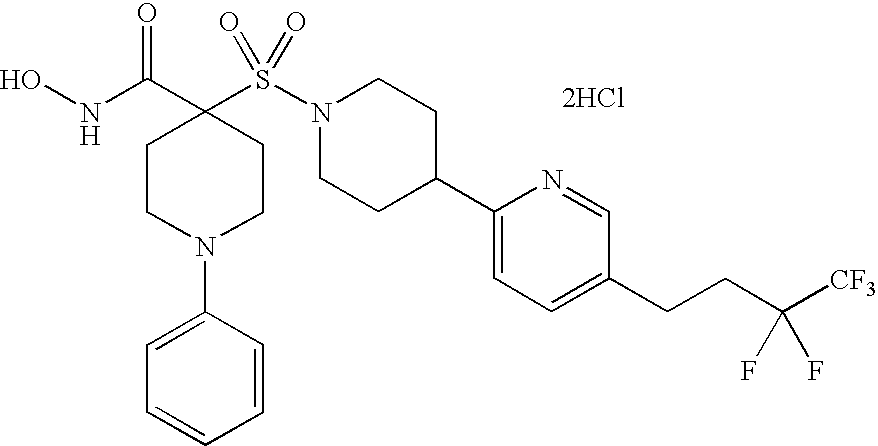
[2HCl].ONC(C1(S(N2CCC(C3=CC=C(CCC([CF3])(F)F)C=N3)CC2)(=O)=O)CCN(C2=CC=CC=C2)CC1)=O
